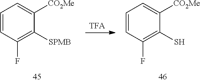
[TFA].C1=CC(F)=C([SPMB])C([CO2Me])=C1.C1=CC(F)=C(S)C([CO2Me])=C1
